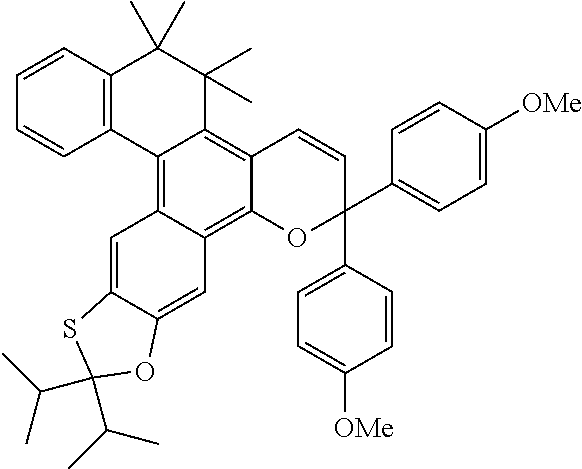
C1=CC2=C(C=C1)C1=C3C(=C4C(=C1C(C)(C)C2(C)C)C=CC(C1=CC=C([OMe])C=C1)(C1=CC=C([OMe])C=C1)O4)C=C1C(=C3)SC(C(C)C)(C(C)C)O1
